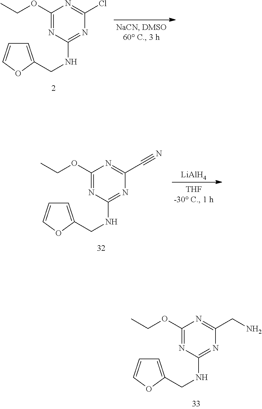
C1(OCC)=NC(NCC2=CC=CO2)=NC(Cl)=N1.C1(OCC)=NC(NCC2=CC=CO2)=NC(C#N)=N1.[LiAlH4].C1(OCC)=NC(NCC2=CC=CO2)=NC(CN)=N1
